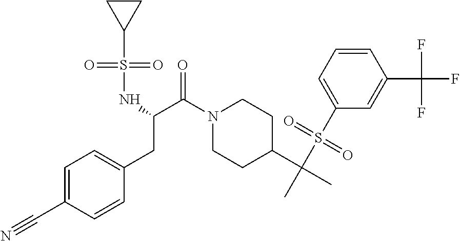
N1(C(=O)C(CC2=CC=C(C#N)C=C2)NS(=O)(C2CC2)=O)CCC(C(C)(S(C2=CC=CC(C(F)(F)F)=C2)(=O)=O)C)CC1
